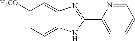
C1([H3CO])=CC=C2C(=C1)N=C(C1=CC=CC=N1)N2
